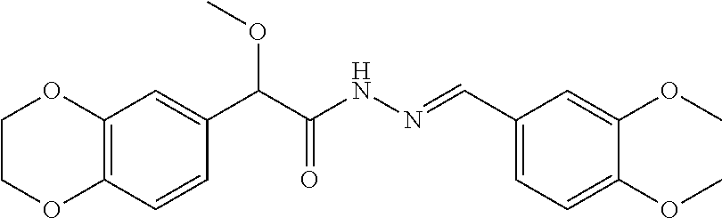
C(C(NN=CC1=CC=C(OC)C(OC)=C1)=O)(OC)C1=CC2=C(C=C1)OCCO2
